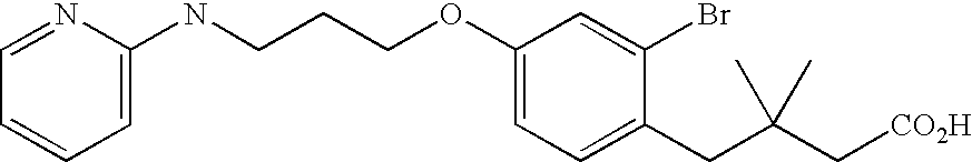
C1=C(CC(C[CO2H])(C)C)C(Br)=CC(OCCCNC2=CC=CC=N2)=C1
